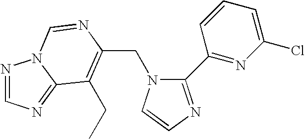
C(N1C(C2=NC(Cl)=CC=C2)=NC=C1)C1=C(CC)C2=NC=NN2C=N1
